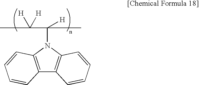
C12=C(N(C([H])(C)C([H])([H])C)C3=C1C=CC=C3)C=CC=C2
